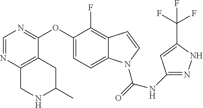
C1(OC2=NC=NC3=C2CC(C)NC3)=CC=C2C(=C1F)C=CN2C(NC1=NNC(C(F)(F)F)=C1)=O
